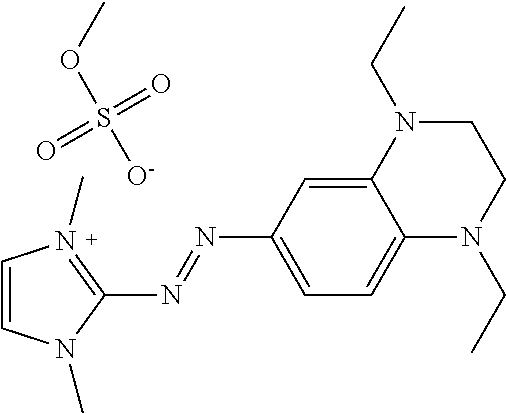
C12=CC=C(N=NC3=N(C)C=CN3C)C=C1N(CC)CCN2CC.O(S([O-])(=O)=O)C
